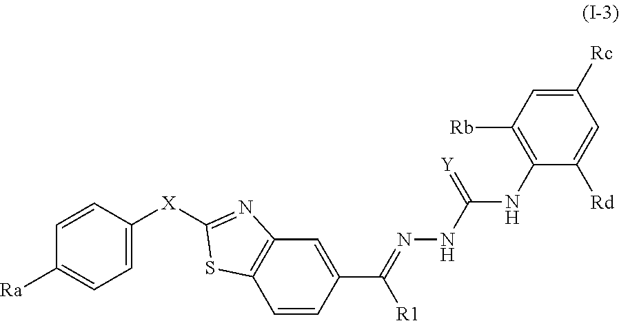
C1=CC(C(=NNC(=[Y])NC2=C([Rb])C=C([Rc])C=C2[Rd])[R1])=CC2=C1SC([X]C1=CC=C([Ra])C=C1)=N2
